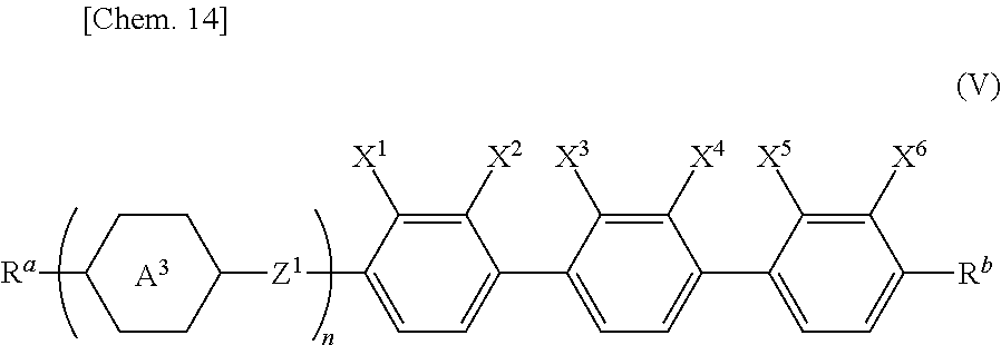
C1(C2=CC=C(C3=CC=C([Z1]C4CCC([Ra])CC4)C([X1])=C3[X2])C([X3])=C2[X4])=CC=C([Rb])C([X6])=C1[X5].[A3]
